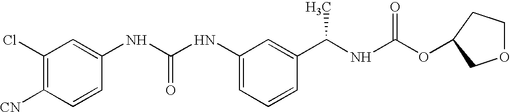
C1(Cl)=C([CN])C=CC(NC(NC2=CC=CC(C(NC(OC3CCOC3)=O)C)=C2)=O)=C1
